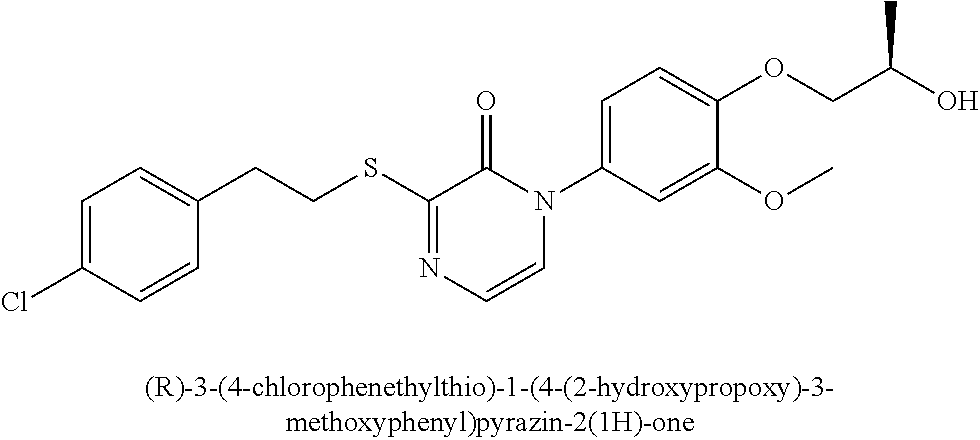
S(C1=NC=CN(C2=CC=C(OCC(O)C)C(OC)=C2)C1=O)CCC1=CC=C(Cl)C=C1
